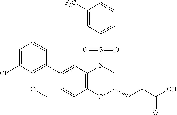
C1(C2=C(OC)C(Cl)=CC=C2)=CC2=C(C=C1)OC(CCC(O)=O)CN2S(=O)(=O)C1=CC=CC([F3C])=C1
